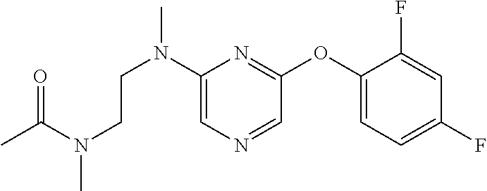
C1(N(CCN(C(C)=O)C)C)=CN=CC(OC2=CC=C(F)C=C2F)=N1
